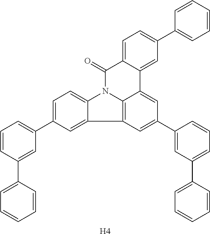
C1=C2C(=CC(C3=CC=CC=C3)=C1)C1=CC(C3=CC(C4=CC=CC=C4)=CC=C3)=CC3=C1N(C2=O)C1=CC=C(C2=CC=CC(C4=CC=CC=C4)=C2)C=C13.[H4]
